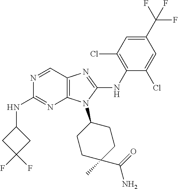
N1=CC2=C(N=C1NC1CC(F)(F)C1)N(C1CCC(C)(C(=O)N)CC1)C(NC1=C(Cl)C=C(C(F)(F)F)C=C1Cl)=N2
